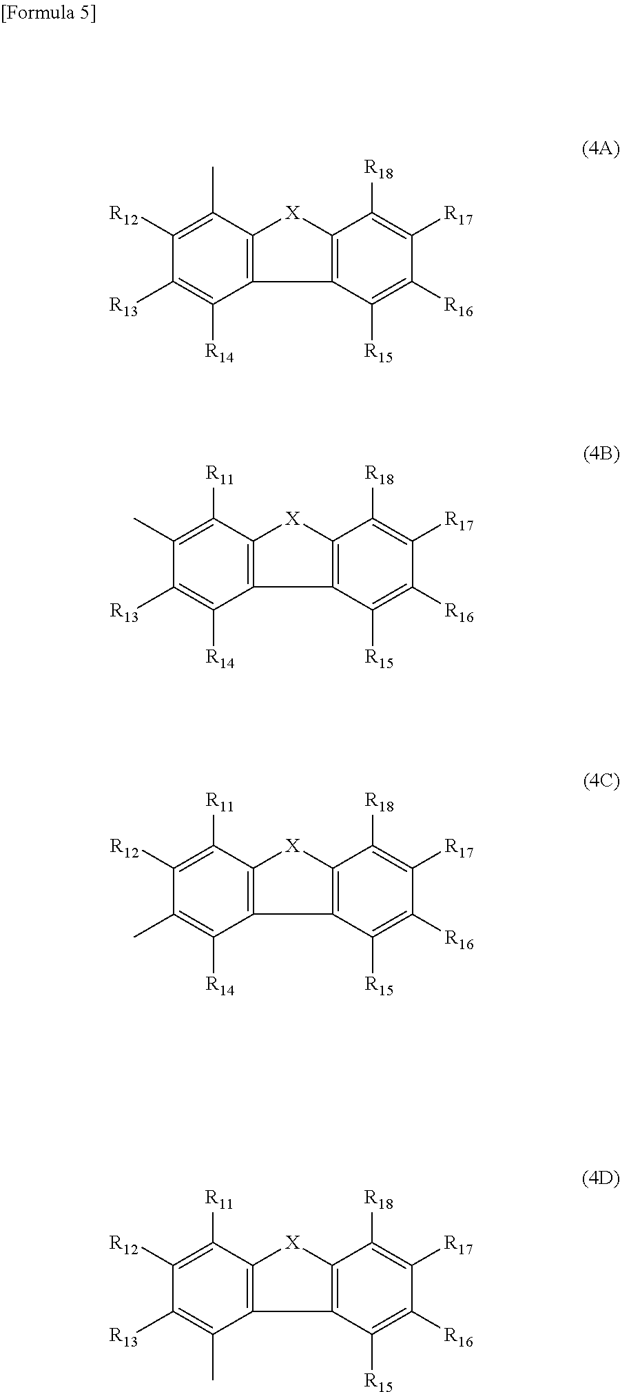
C1(C)=C([R12])C([R13])=C([R14])C2=C1[X]C1=C2C([R15])=C([R16])C([R17])=C1[R18].C1([R11])=C(C)C([R13])=C([R14])C2=C1[X]C1=C2C([R15])=C([R16])C([R17])=C1[R18].C1([R11])=C([R12])C(C)=C([R14])C2=C1[X]C1=C2C([R15])=C([R16])C([R17])=C1[R18].C1([R11])=C([R12])C([R13])=C(C)C2=C1[X]C1=C2C([R15])=C([R16])C([R17])=C1[R18]
